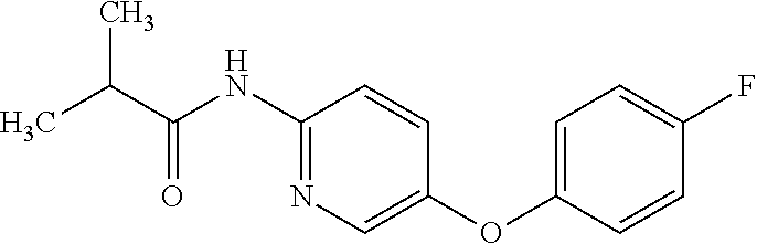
C1(NC(C(C)C)=O)=NC=C(OC2=CC=C(F)C=C2)C=C1
